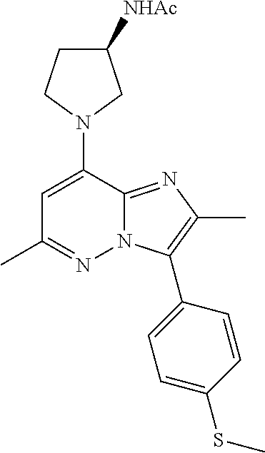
C1C([NHAc])CN(C2=CC(C)=NN3C2=NC(C)=C3C2=CC=C(SC)C=C2)C1
